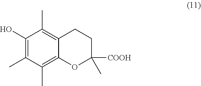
C1(O)=C(C)C(C)=C2C(=C1C)CCC([COOH])(C)O2
